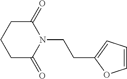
C1C(=O)N(CCC2=CC=CO2)C(=O)CC1
